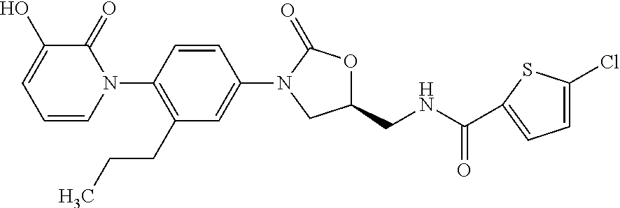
C1=CC(N2C(=O)C(O)=CC=C2)=C(CCC)C=C1N1CC(CNC(=O)C2=CC=C(Cl)S2)OC1=O
